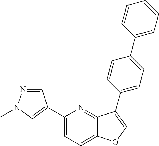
C1(C2=CN(C)N=C2)=CC=C2C(=N1)C(C1=CC=C(C3=CC=CC=C3)C=C1)=CO2
